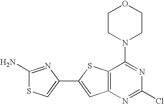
C12=C(N=C(Cl)N=C1N1CCOCC1)C=C(C1=CSC(N)=N1)S2
